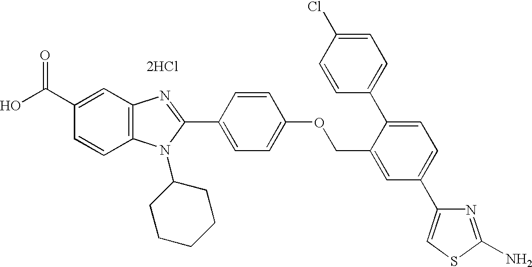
[2HCl].OC(C1=CC2=C(C=C1)N(C1CCCCC1)C(C1=CC=C(OCC3=CC(C4=CSC(N)=N4)=CC=C3C3=CC=C(Cl)C=C3)C=C1)=N2)=O
